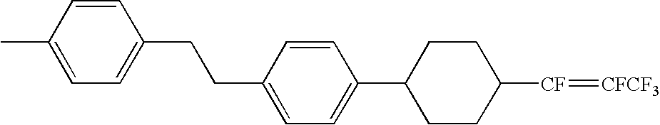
C1CC([CF]=[CFCF3])CCC1C1=CC=C(CCC2=CC=C(C)C=C2)C=C1
